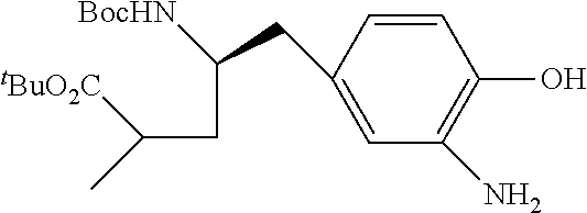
C1(N)=C(O)C=CC(CC(CC(C)[tBuO2C])[BocHN])=C1
